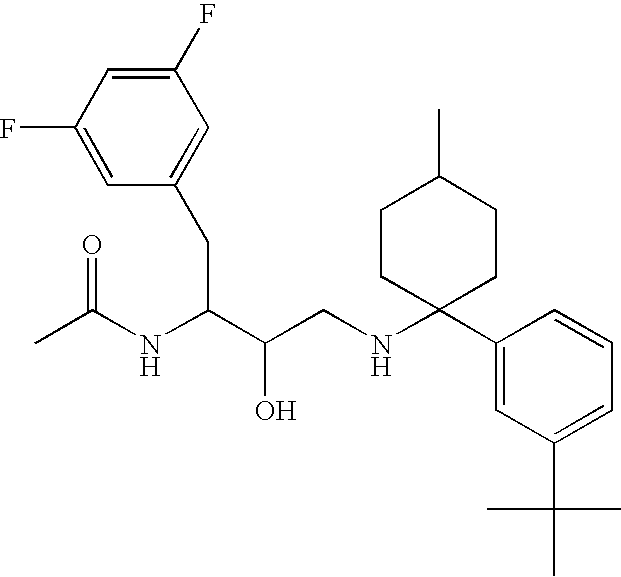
C1(F)=CC(F)=CC(CC(C(CNC2(C3=CC(C(C)(C)C)=CC=C3)CCC(C)CC2)O)NC(C)=O)=C1
